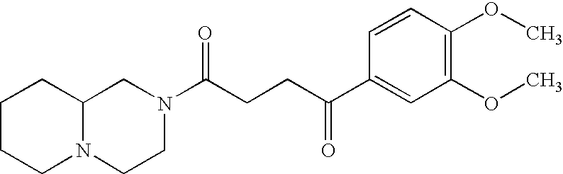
C12N(CCN(C(CCC(C3=CC(OC)=C(OC)C=C3)=O)=O)C1)CCCC2
